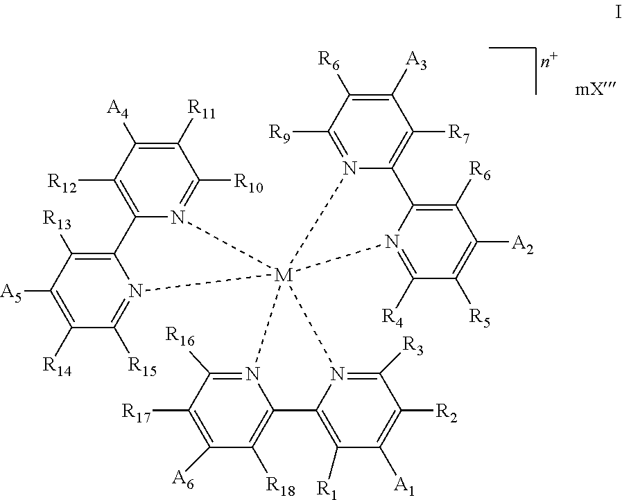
C12=C([R18])C([A6])=C([R17])C([R16])=N1[M]13(N4=C([R3])C([R2])=C([A1])C([R1])=C24)(N2=C([R4])C([R5])=C([A2])C([R6])=C2C2=C([R7])C([A3])=C([R6])C([R9])=N21)N1=C([R15])C([R14])=C([A5])C([R13])=C1C1=C([R12])C([A4])=C([R11])C([R10])=N13
